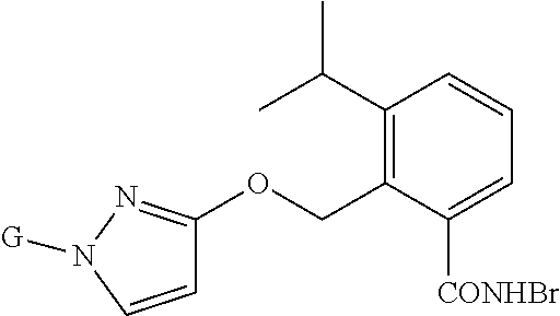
C1=CN([G])N=C1OCC1=C(C(C)C)C=CC=C1[CONHBr]
